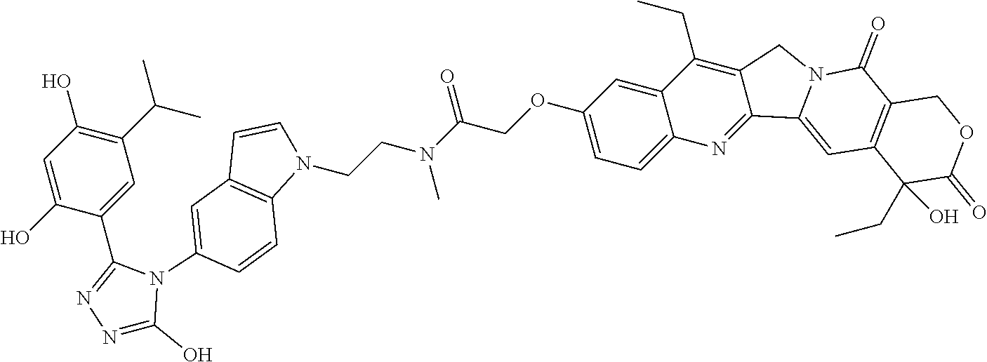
C1=C(O)C(C2=NN=C(O)N2C2=CC3=C(C=C2)N(CCN(C(COC2=CC=C4C(=C2)C(CC)=C2C(=N4)C4=CC5=C(C(=O)N4C2)COC(=O)C5(O)CC)=O)C)C=C3)=CC(C(C)C)=C1O
